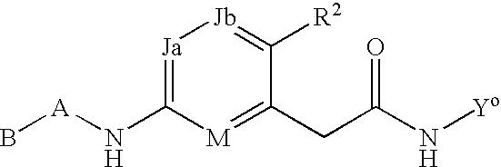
[Ja]1=C(N[A]B)[M]=C(CC(N[Yo])=O)C([R2])=[Jb]1
